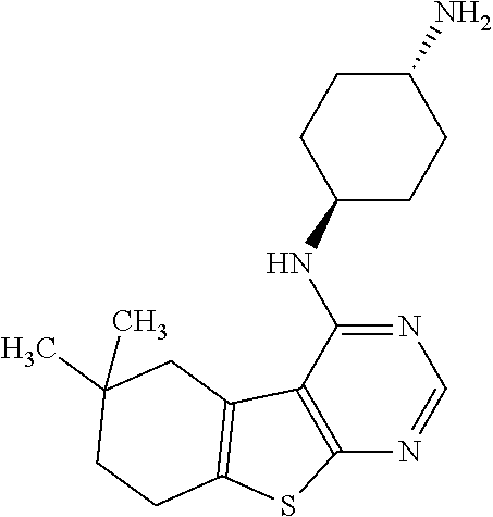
N1=C(NC2CCC(N)CC2)C2=C(N=C1)SC1=C2CC(C)(C)CC1
